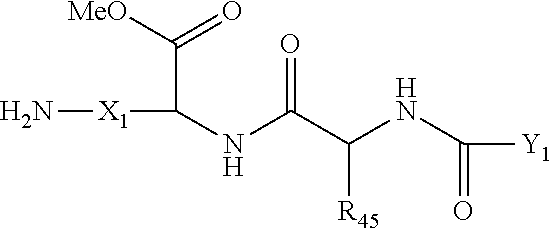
N[X1]C(NC(C(NC([Y1])=O)[R45])=O)C([MeO])=O
